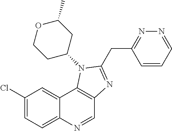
C1(Cl)=CC=C2C(=C1)C1=C(C=N2)N=C(CC2=NN=CC=C2)N1C1CC(C)OCC1
